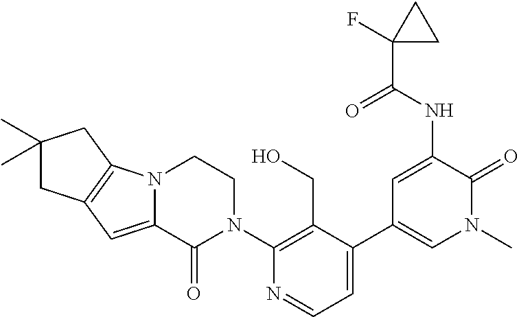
N12C(=CC3=C1CC(C)(C)C3)C(=O)N(C1=C(CO)C(C3=CN(C)C(=O)C(NC(C4(F)CC4)=O)=C3)=CC=N1)CC2
